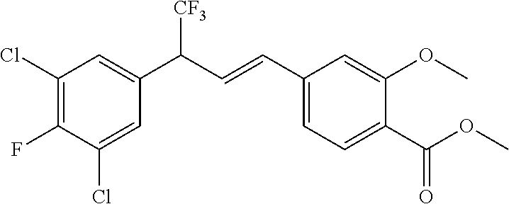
ClC1=C(F)C(Cl)=CC(C(C=CC2=CC=C(C(OC)=O)C(OC)=C2)[CF3])=C1
